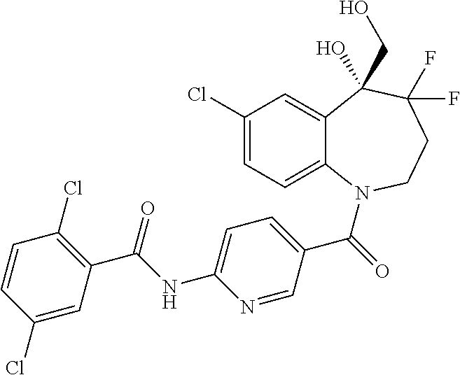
C12=CC(Cl)=CC=C1N(C(=O)C1=CC=C(NC(C3=C(Cl)C=CC(Cl)=C3)=O)N=C1)CCC(F)(F)C2(CO)O
